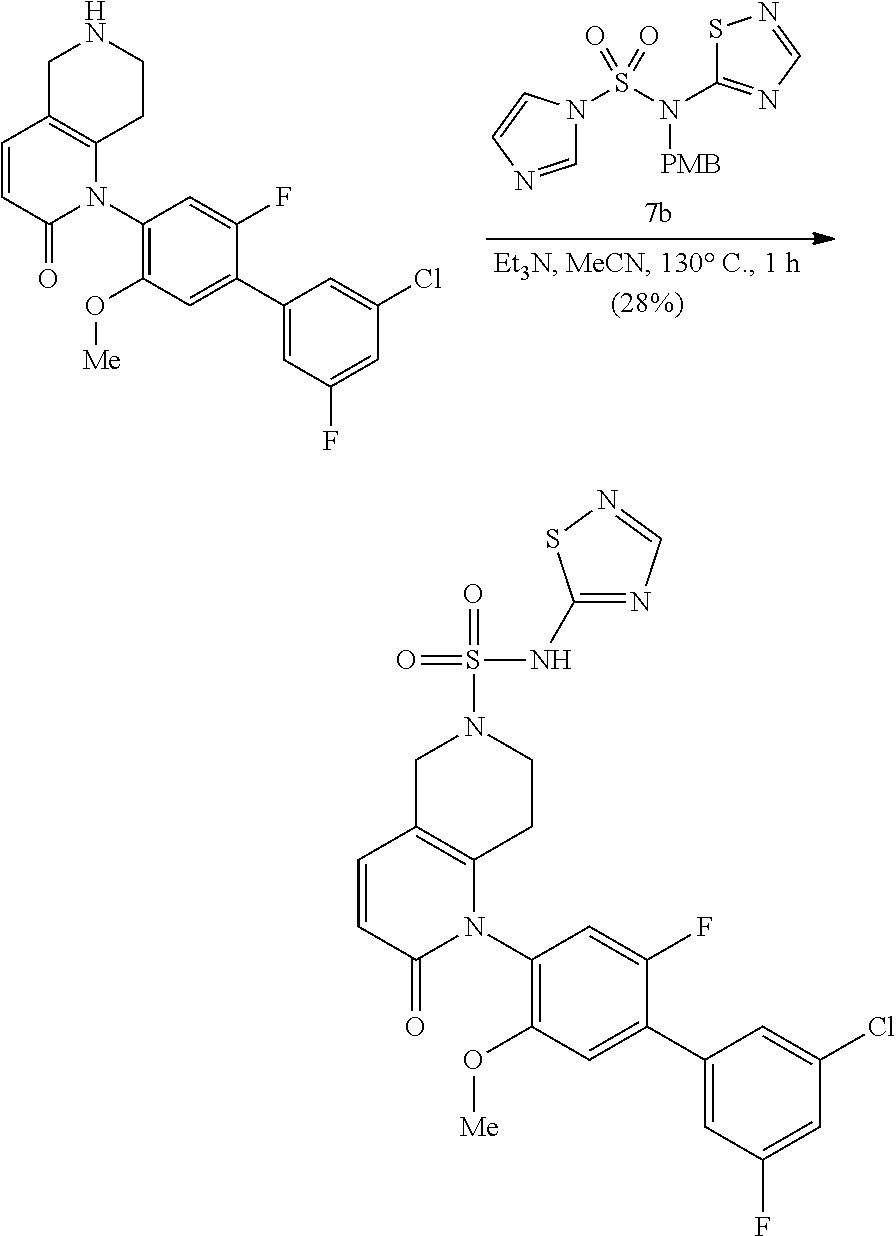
C1C2=C(CCN1S(=O)(NC1=NC=NS1)=O)N(C1=C(O[Me])C=C(C3=CC(F)=CC(Cl)=C3)C(F)=C1)C(=O)C=C2.C1=NC=CN1S(=O)(=O)N([PMB])C1=NC=NS1.C1C2=C(CCN1)N(C1=C(O[Me])C=C(C3=CC(F)=CC(Cl)=C3)C(F)=C1)C(=O)C=C2
